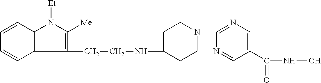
C1CN(C2=NC=C(C(=O)NO)C=N2)CCC1NCCC1=C([Me])N([Et])C2=C1C=CC=C2
